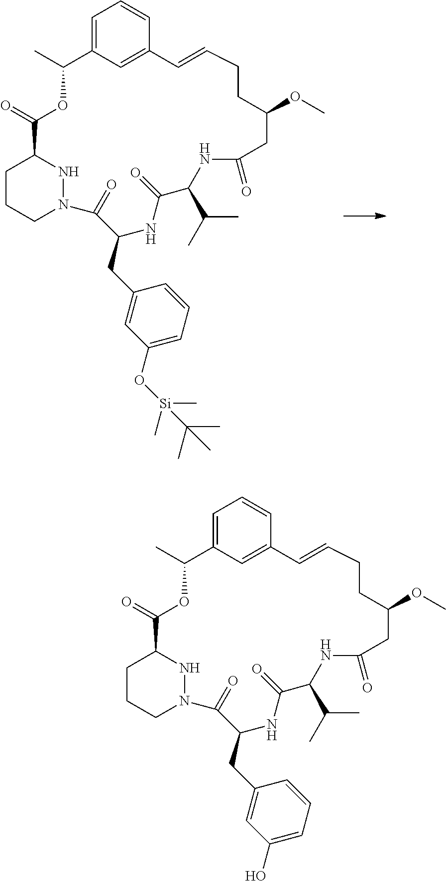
C1=C2C=C(C=C1)C=CCCC(OC)CC(=O)NC(C(C)C)C(=O)NC(CC1=CC(O[Si](C)(C(C)(C)C)C)=CC=C1)C(=O)N1CCCC(C(=O)OC2C)N1.C1=C2C=C(C=C1)C=CCCC(OC)CC(=O)NC(C(C)C)C(=O)NC(CC1=CC(O)=CC=C1)C(=O)N1CCCC(C(=O)OC2C)N1
